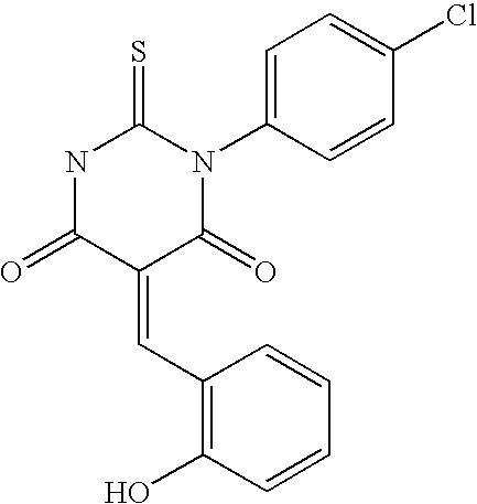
O=C1C(=CC2=C(O)C=CC=C2)C(=O)N(C2=CC=C(Cl)C=C2)C(=S)N1
